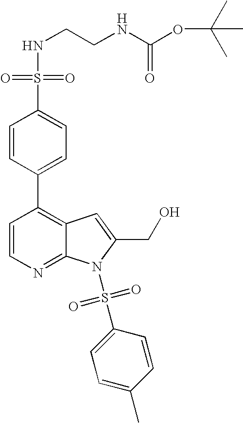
C1=CN=C2C(=C1C1=CC=C(S(NCCNC(OC(C)(C)C)=O)(=O)=O)C=C1)C=C(CO)N2S(C1=CC=C(C)C=C1)(=O)=O
